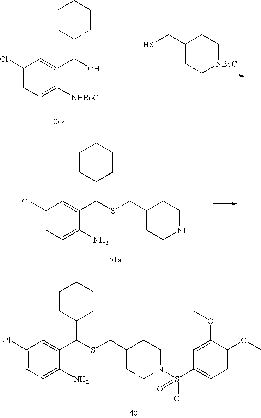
C1(CS)CC[NBoC]CC1.C1(Cl)=CC=C([NHBoC])C(C(O)C2CCCCC2)=C1.C1CC(C(C2=CC(Cl)=CC=C2N)SCC2CCNCC2)CCC1.C1CC(C(C2=CC(Cl)=CC=C2N)SCC2CCN(S(C3=CC=C(OC)C(OC)=C3)(=O)=O)CC2)CCC1
